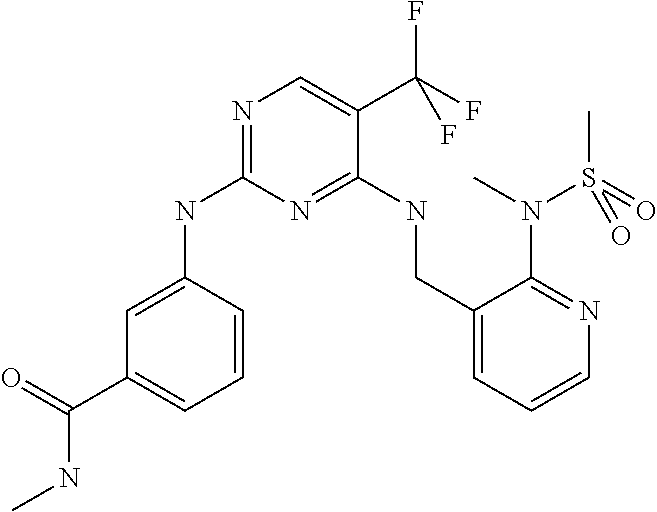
C1=CC(NC2=NC=C(C(F)(F)F)C(NCC3=CC=CN=C3N(C)S(=O)(C)=O)=N2)=CC(C(=O)NC)=C1
